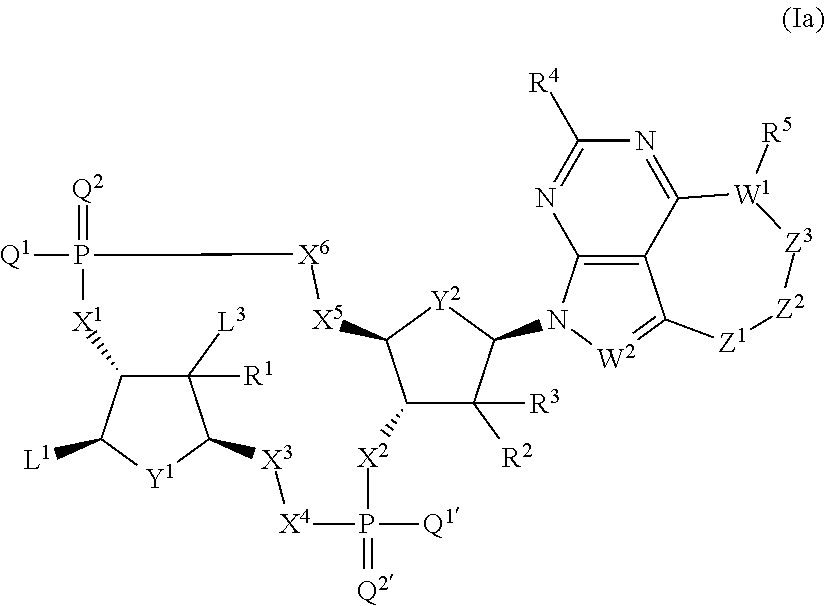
[L1]C1[Y1]C2C([L3])([R1])C1[X1]P(=[Q2])([Q1])[X6][X5]C1C(C([R2])([R3])C(N3[W2]=C4C5=C3N=C([R4])N=C5[W1]([R5])[Z3][Z2][Z1]4)[Y2]1)[X2]P([Q1])(=[Q2])[X4][X3]2
